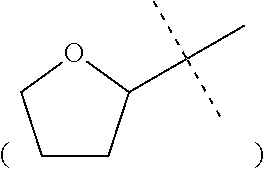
CC(C)(C)C1CCCO1
